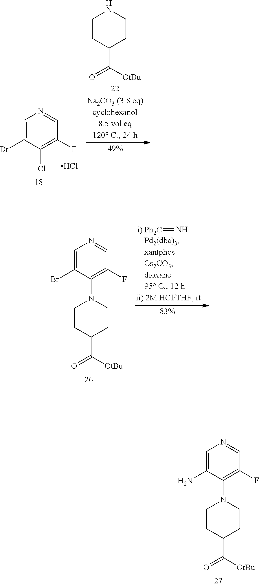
ClC1=C(F)C=NC=C1Br.Cl.C1CC(C([OtBu])=O)CCN1.C1CC(C([OtBu])=O)CCN1C1=C(F)C=NC=C1N.C1CC(C([OtBu])=O)CCN1C1=C(F)C=NC=C1Br.[i) Ph2C]=N
